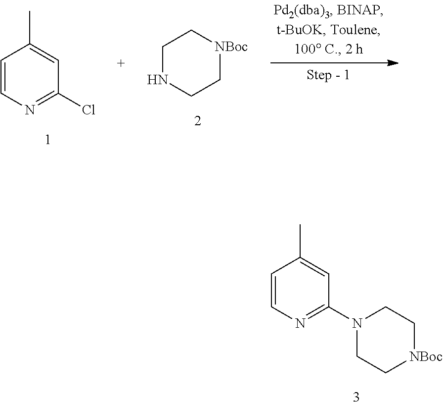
C1(C)=CC(Cl)=NC=C1.C1NCC[NBoc]C1.C1C[NBoc]CCN1C1=NC=CC(C)=C1
